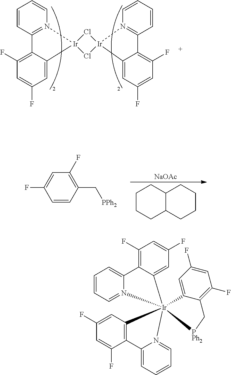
C1=CC2=N(C=C1)[Ir]1(C3=CC(F)=CC(F)=C23)Cl[Ir]2(Cl1)N1=C(C=CC=C1)C1=C(F)C=C(F)C=C12.C1=CC(C[PPh2])=C(F)C=C1F.C1CCC2C(C1)CCCC2.[NaOAc].C1=CC=N2C(=C1)C1=C(F)C=C(F)C=C1[Ir]213(C2=C(C(F)=CC(F)=C2)C2=CC=CC=N21)C1=CC(F)=CC(F)=C1C[PPh2]3
